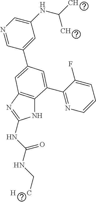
N1=CC(C2=CC3=C(NC(NC(NC[H      C])=O)=N3)C(C3=NC=CC=C3F)=C2)=CC(NC(C)C)=C1
